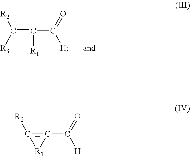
C(=C(C([H])=O)[R1])([R3])[R2].C1([R2])=C(C([H])=O)[R1]1
